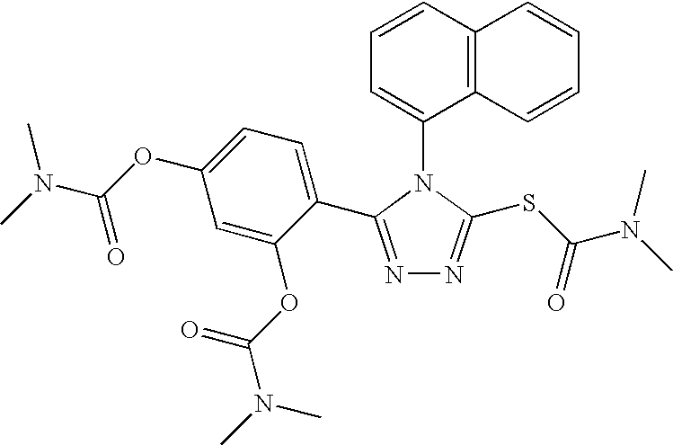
C1=CC2=C(C(N3C(SC(N(C)C)=O)=NN=C3C3=CC=C(OC(N(C)C)=O)C=C3OC(N(C)C)=O)=C1)C=CC=C2
